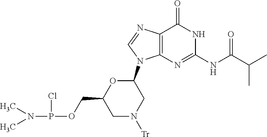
C1(=O)C2=C(N=C(NC(C(C)C)=O)N1)N(C1OC(COP(N(C)C)Cl)CN([Tr])C1)C=N2
